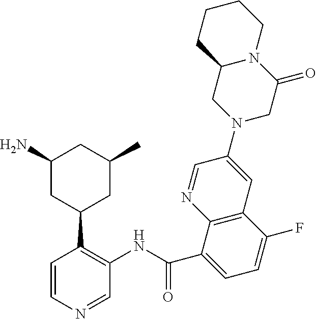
C1=CN=CC(NC(C2=CC=C(F)C3=C2N=CC(N2CC(=O)N4C(C2)CCCC4)=C3)=O)=C1C1CC(C)CC(N)C1
